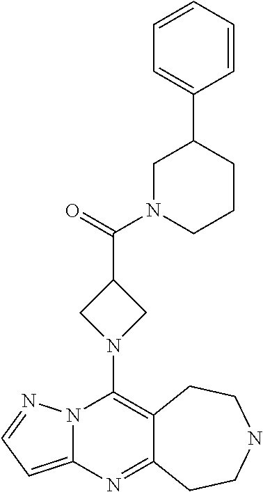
N12C(=CC=N1)N=C1C(=C2N2CC(C(=O)N3CCCC(C4=CC=CC=C4)C3)C2)CCNCC1
